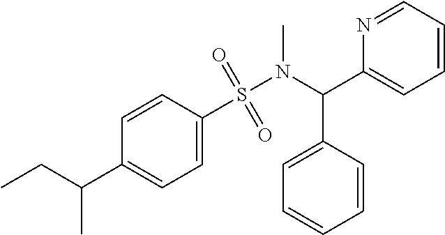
C1=C(S(N(C(C2=CC=CC=N2)C2=CC=CC=C2)C)(=O)=O)C=CC(C(CC)C)=C1
